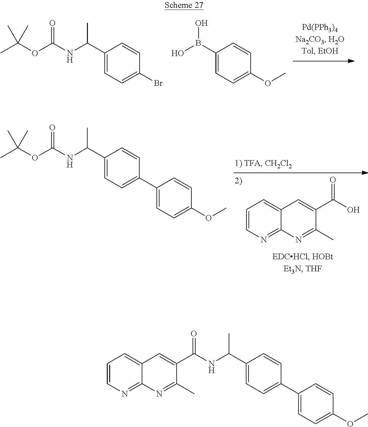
C1(C(NC(OC(C)(C)C)=O)C)=CC=C(Br)C=C1.C1(B(O)O)=CC=C(OC)C=C1.C1=CN=C2C(=C1)C=C(C(O)=O)C(C)=N2.C1(C(NC(OC(C)(C)C)=O)C)=CC=C(C2=CC=C(OC)C=C2)C=C1.C1(C(NC(=O)C2=CC3=CC=CN=C3N=C2C)C)=CC=C(C2=CC=C(OC)C=C2)C=C1
